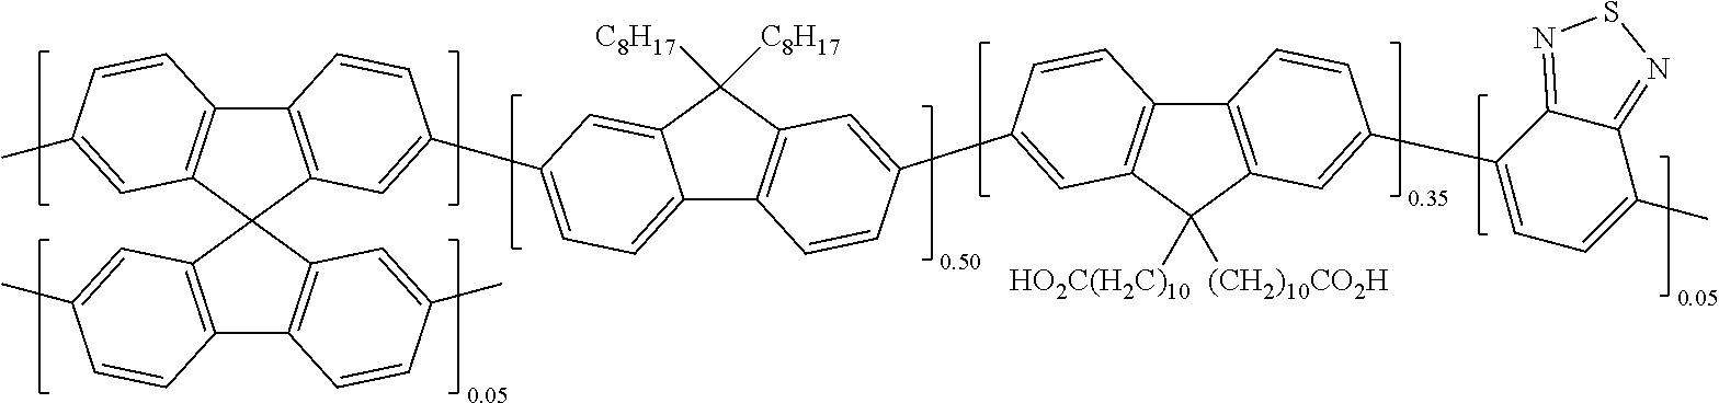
C12=C(C=C(C)C=C1)C1(C3=C2C=CC(C)=C3)C2=C(C3=C1C=C(C1=CC=C4C5=C(C([C8H17])([C8H17])C4=C1)C=C(C1=CC4=C(C6=C(C4([(CH2)10CO2H])[HO2C(H2C)10])C=C(C4=CC=C(C)C7=NSN=C47)C=C6)C=C1)C=C5)C=C3)C=CC(C)=C2
